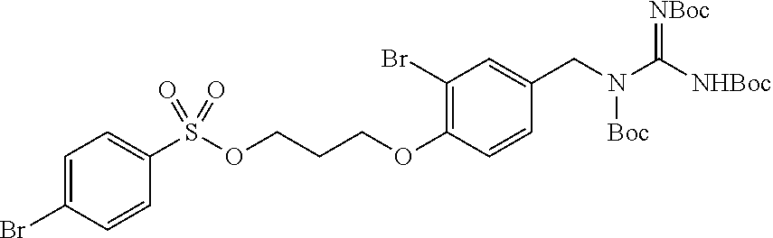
N(CC1=CC(Br)=C(OCCCOS(=O)(=O)C2=CC=C(Br)C=C2)C=C1)(C([NHBoc])=[NBoc])[Boc]
